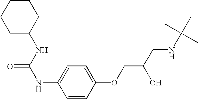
C1=CC(OCC(CNC(C)(C)C)O)=CC=C1NC(=O)NC1CCCCC1
